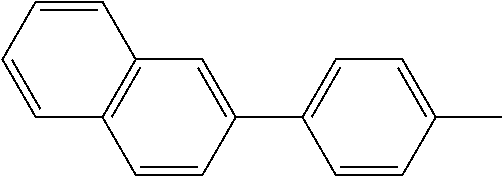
C1=CC(C2=CC=C(C)C=C2)=CC2=C1C=CC=C2
